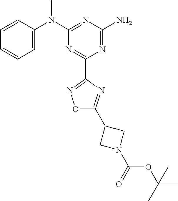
C1=CC(N(C2=NC(N)=NC(C3=NOC(C4CN(C(OC(C)(C)C)=O)C4)=N3)=N2)C)=CC=C1
